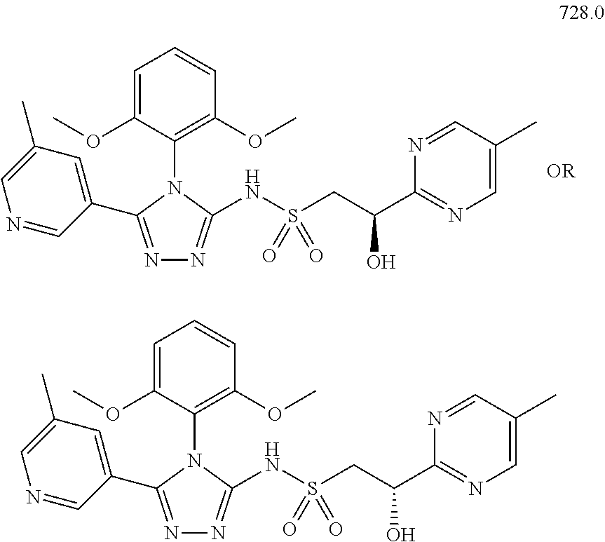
C1=C(OC)C(N2C(NS(CC(O)C3=NC=C(C)C=N3)(=O)=O)=NN=C2C2=CC(C)=CN=C2)=C(OC)C=C1.C1=C(OC)C(N2C(NS(CC(C3=NC=C(C)C=N3)O)(=O)=O)=NN=C2C2=CC(C)=CN=C2)=C(OC)C=C1
